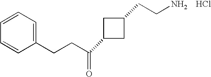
C1C(C(CCC2=CC=CC=C2)=O)CC1CCN.Cl
